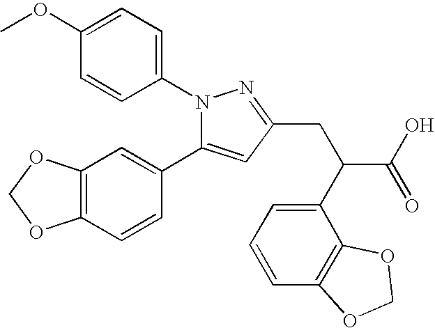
C1=C(OC)C=CC(N2C(C3=CC4=C(C=C3)OCO4)=CC(CC(C(O)=O)C3=CC=CC4=C3OCO4)=N2)=C1
